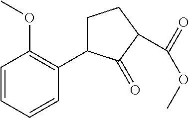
C1(C2=C(OC)C=CC=C2)CCC(C(=O)OC)C1=O
